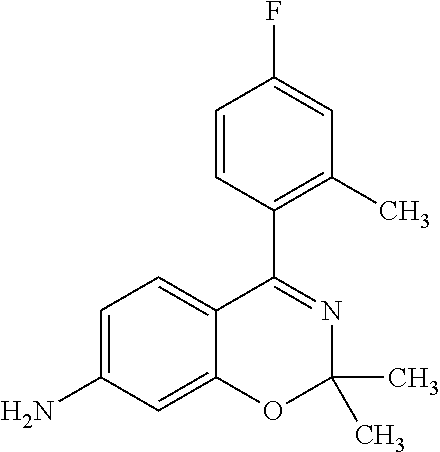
C1=CC(C2=NC(C)(C)OC3=CC(N)=CC=C23)=C(C)C=C1F
